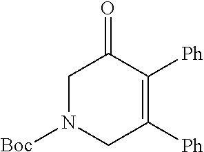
C1N([Boc])CC([Ph])=C([Ph])C1=O
